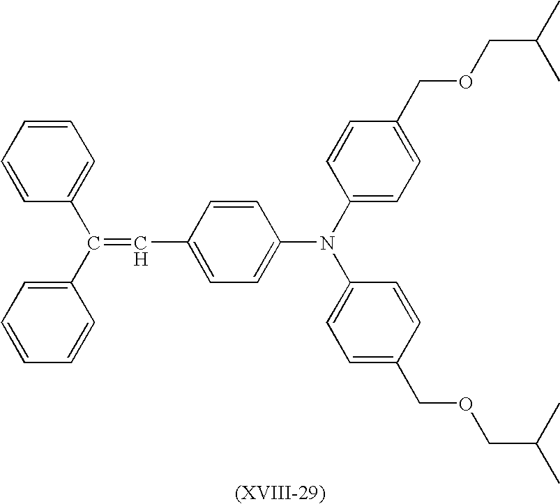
C1=CC=CC=C1C(C1=CC=CC=C1)=CC1=CC=C(N(C2=CC=C(COCC(C)C)C=C2)C2=CC=C(COCC(C)C)C=C2)C=C1
